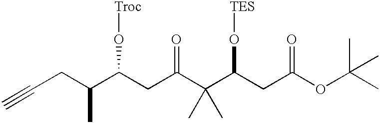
C(CC(C(CC(C(C(CC(OC(C)(C)C)=O)O[TES])(C)C)=O)O[Troc])C)#C
